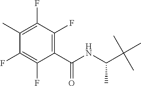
C1(C)=C(F)C(F)=C(C(NC(C(C)(C)C)C)=O)C(F)=C1F
